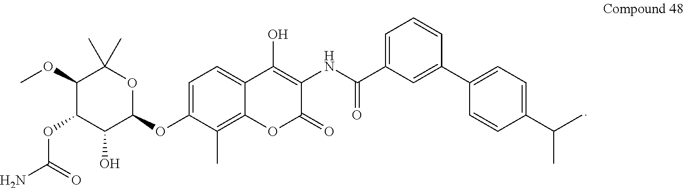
C1=C(OC2OC(C)(C)C(OC)C(OC(N)=O)C2O)C(C)=C2C(=C1)C(O)=C(NC(C1=CC=CC(C3=CC=C(C(C)C)C=C3)=C1)=O)C(=O)O2
